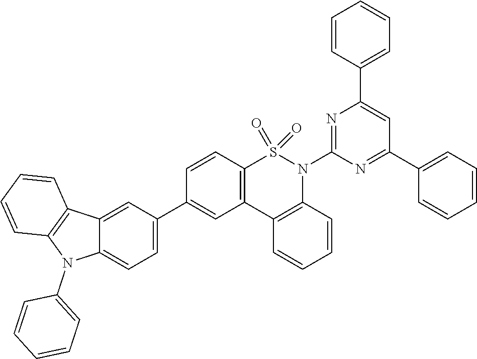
C12=C(C3=C(N(C4=NC(C5=CC=CC=C5)=CC(C5=CC=CC=C5)=N4)S1(=O)=O)C=CC=C3)C=C(C1=CC=C3C(=C1)C1=C(N3C3=CC=CC=C3)C=CC=C1)C=C2
